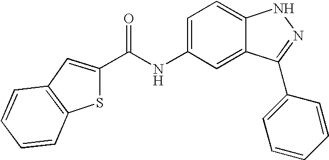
C12=C(C=C(C(=O)NC3=CC=C4C(=C3)C(C3=CC=CC=C3)=NN4)S1)C=CC=C2
